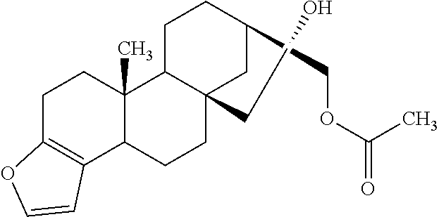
C1C2=C(C3C(C)(C1)C1C(CCO)(CC3)CC(COC(=O)C)CC1)C=CO2
